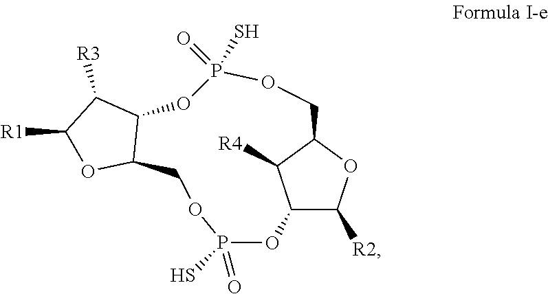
C1([R1])OC2C(C1[R3])OP(=O)(S)OCC1OC([R2])C(OP(=O)(S)OC2)C1[R4]
